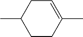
C1CC(C)=CCC1C
